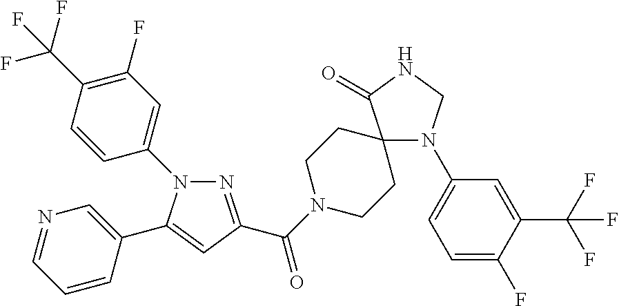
N1(C2=CC(F)=C(C(F)(F)F)C=C2)N=C(C(=O)N2CCC3(CC2)N(C2=CC=C(F)C(C(F)(F)F)=C2)CNC3=O)C=C1C1=CN=CC=C1
